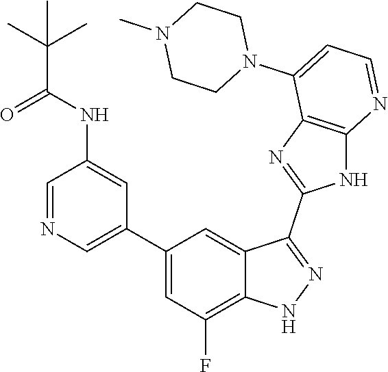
C1=NC=C(C2=CC(F)=C3C(=C2)C(C2=NC4=C(N2)N=CC=C4N2CCN(C)CC2)=NN3)C=C1NC(C(C)(C)C)=O
